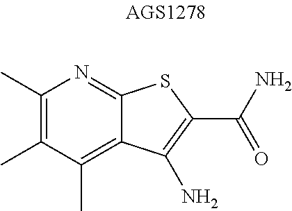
C1(C)=C(C)N=C2C(=C1C)C(N)=C(C(N)=O)S2
